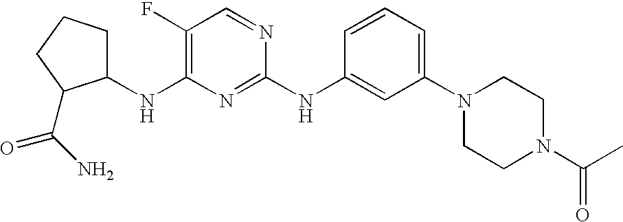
C1(NC2=C(F)C=NC(NC3=CC(N4CCN(C(C)=O)CC4)=CC=C3)=N2)CCCC1C(N)=O
